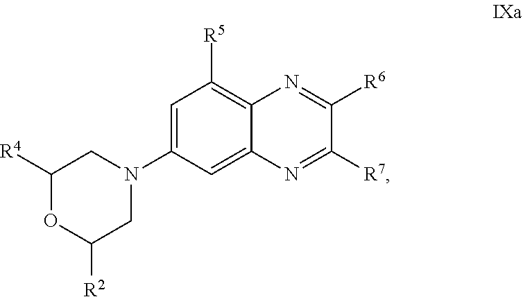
C1=C(N2CC([R4])OC([R2])C2)C=C2C(=C1[R5])N=C([R6])C([R7])=N2
